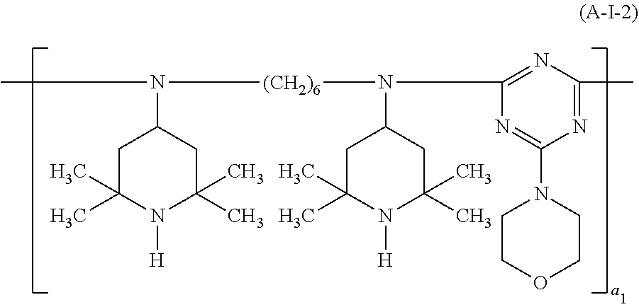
N([(CH2)6]N(C1=NC(C)=NC(N2CCOCC2)=N1)C1CC(C)(C)N([H])C(C)(C)C1)(C1CC(C)(C)N([H])C(C)(C)C1)C
